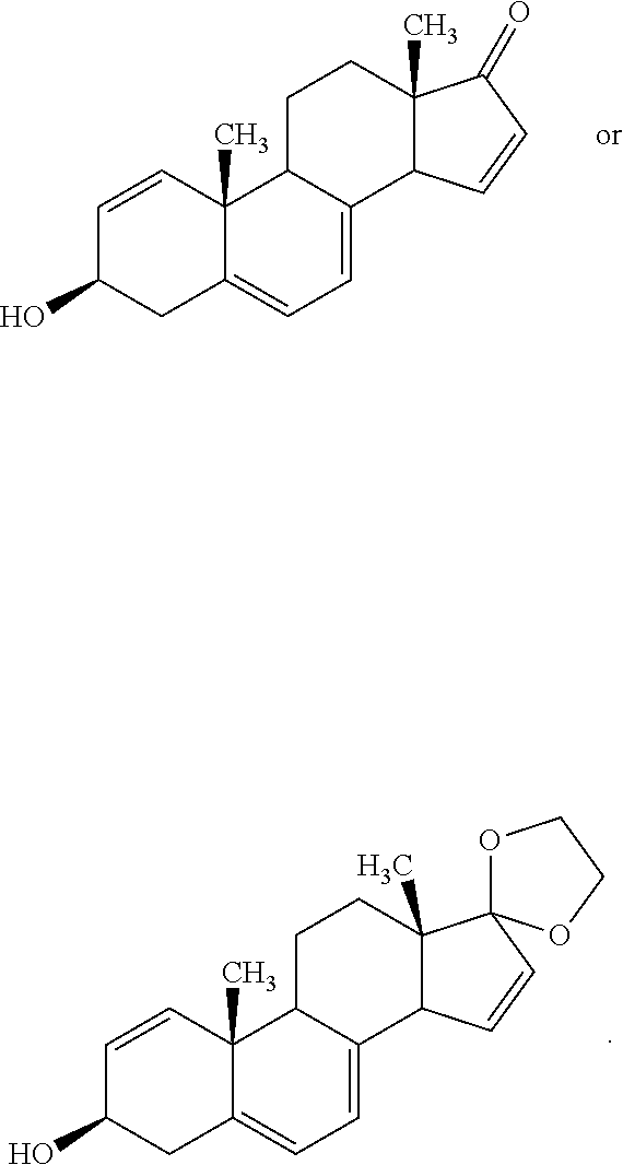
C12C(C)(CCC3C1=CC=C1C3(C)C=CC(O)C1)C(=O)C=C2.C12C(C)(CCC3C1=CC=C1C3(C)C=CC(O)C1)C1(C=C2)OCCO1
